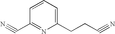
C1=CC=C(CCC#N)N=C1C#N
